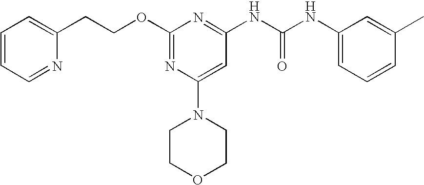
O(C1=NC(N2CCOCC2)=CC(NC(NC2=CC=CC(C)=C2)=O)=N1)CCC1=CC=CC=N1
